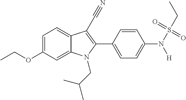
C1=C2C(=CC=C1OCC)C(C#N)=C(C1=CC=C(N(S(CC)(=O)=O)[H])C=C1)N2CC(C)C
